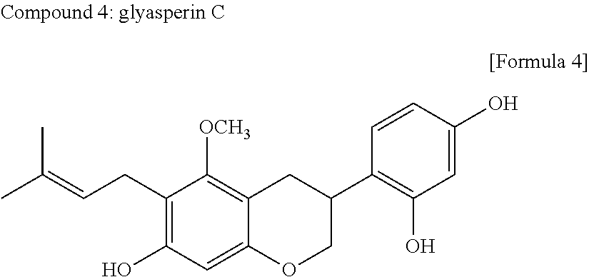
CC(=CCC1=C(O)C=C2C(=C1[OCH3])CC(C1=C(O)C=C(O)C=C1)CO2)C
